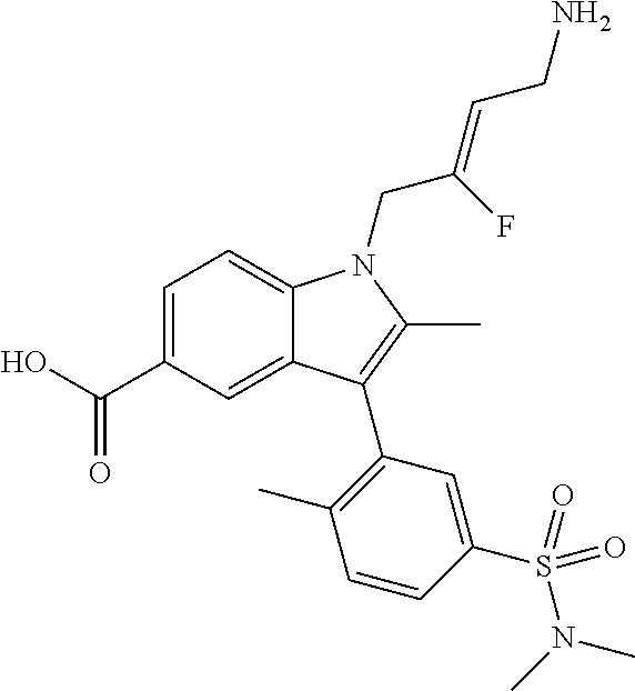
C1=C(C(O)=O)C=C2C(=C1)N(CC(=CCN)F)C(C)=C2C1=C(C)C=CC(S(N(C)C)(=O)=O)=C1
